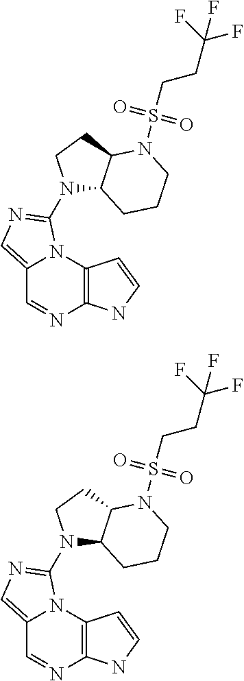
C12=C(N3C(=CN=C3N3C4C(CC3)N(S(CCC(F)(F)F)(=O)=O)CCC4)C=N1)C=CN2.C12=C(N3C(=CN=C3N3C4C(CC3)N(S(CCC(F)(F)F)(=O)=O)CCC4)C=N1)C=CN2
